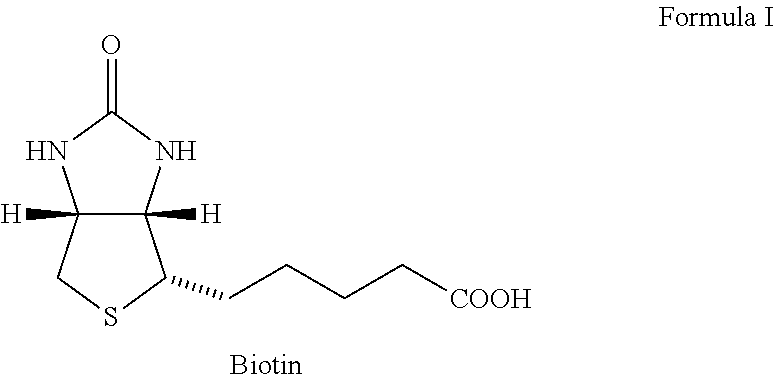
C12([H])C([H])(NC(=O)N1)C(CCCC[COOH])SC2
